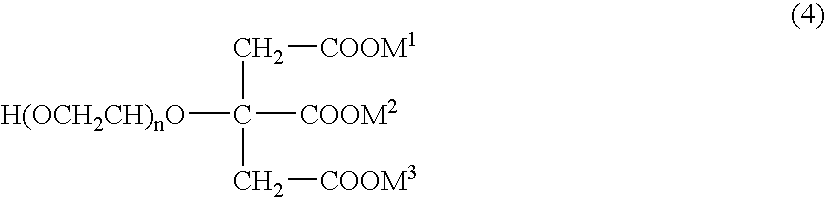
[H(OCH2CH)nO]C([COOM2])(C[COOM1])C[COOM3]
